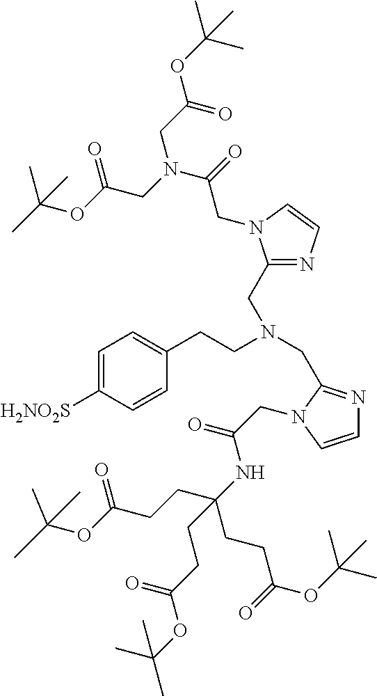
C1(CCN(CC2=NC=CN2CC(=O)NC(CCC(=O)OC(C)(C)C)(CCC(=O)OC(C)(C)C)CCC(=O)OC(C)(C)C)CC2=NC=CN2CC(=O)N(CC(=O)OC(C)(C)C)CC(=O)OC(C)(C)C)=CC=C([H2NO2S])C=C1
